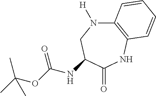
C12=C(NC(=O)C(NC(OC(C)(C)C)=O)CN1[H])C=CC=C2
